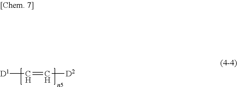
C([D1])=C[D2]
